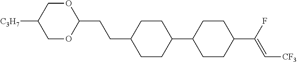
C1OC(CCC2CCC(C3CCC(C(F)=C[CF3])CC3)CC2)OCC1[C3H7]
